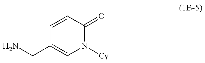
C1=CC(=O)N([Cy])C=C1CN
